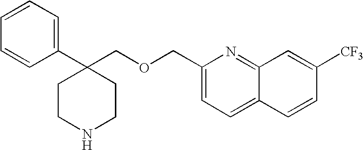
C1(C2(COCC3=CC=C4C(=N3)C=C([CF3])C=C4)CCNCC2)=CC=CC=C1
